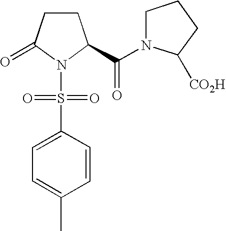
C1CC(C(=O)N2CCCC2[CO2H])N(S(C2=CC=C(C)C=C2)(=O)=O)C1=O
